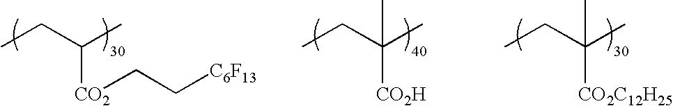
CCC([CO2H])(C)C.CCC([CO2C12H25])(C)C.CCC([CO2]CC[C6F13])C
